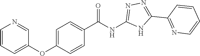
C1=CC=C(OC2=CC=C(C(NC3=NN=C(C4=NC=CC=C4)N3)=O)C=C2)C=N1
